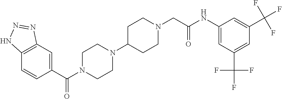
C12=C(C=C(C(=O)N3CCN(C4CCN(CC(NC5=CC(C(F)(F)F)=CC(C(F)(F)F)=C5)=O)CC4)CC3)C=C1)N=NN2
